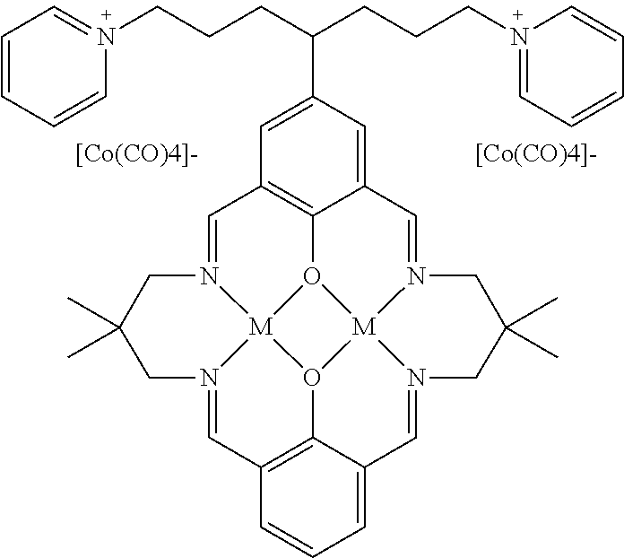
[[Co(CO)4]-].C1=N2[M]34O5C6=C1C=C(C(CCCN1=CC=CC=C1)CCCN1=CC=CC=C1)C=C6C=N1[M]56O3C3=C(C=N4CC(C)(C)C2)C=CC=C3C=N6CC(C)(C)C1.[[Co(CO)4]-]
